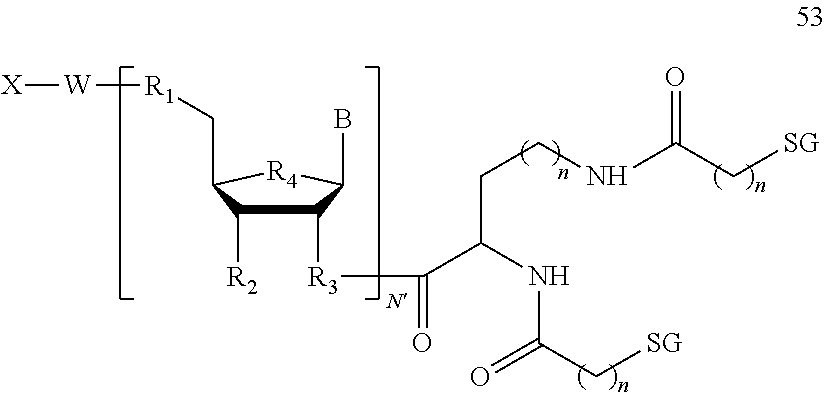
C1([R3]C(C(NC(C[SG])=O)CCNC(C[SG])=O)=O)C([R2])C(C[R1][W][X])[R4]C1B
